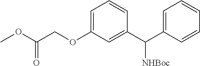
COC(COC1=CC=CC(C(C2=CC=CC=C2)[NHBoc])=C1)=O
